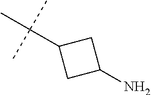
C(C1CC(N)C1)(C)(C)C
